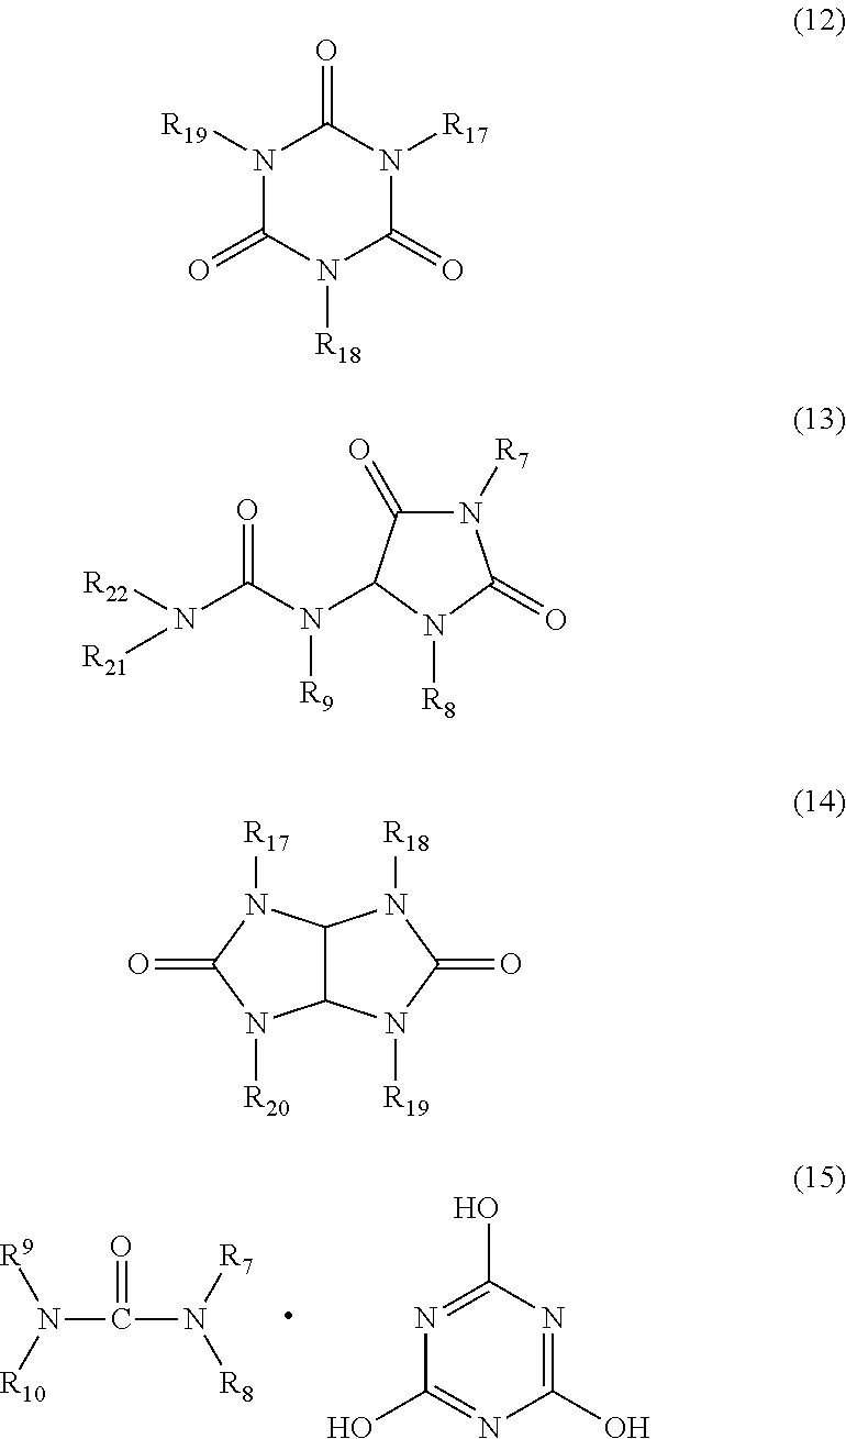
[R9]N([R10])C(N([R7])[R8])=O.N1=C(O)N=C(O)N=C1O.N1([R19])C(=O)N([R18])C(=O)N([R17])C1=O.N1([R7])C(=O)C(N(C(N([R22])[R21])=O)[R9])N([R8])C1=O.C12C(N([R19])C(=O)N1[R18])N([R20])C(=O)N2[R17]
